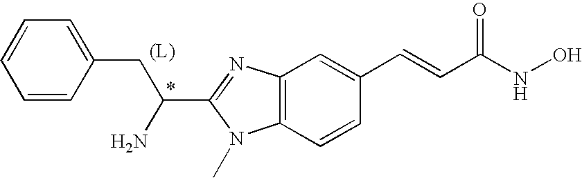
C(C1=NC2=C(C=CC(C=CC(NO)=O)=C2)N1C)(CC1=CC=CC=C1)N
